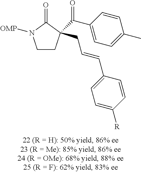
C1CC(C(C2=CC=C(C)C=C2)=O)(CC=CC2=CC=C([R])C=C2)C(=O)N1[OMP]
